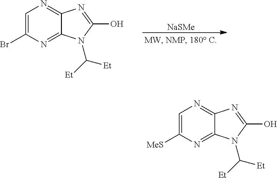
[NaSMe].C1=C(Br)N=C2C(=N1)N=C(O)N2C([Et])[Et].C1=C([MeS])N=C2C(=N1)N=C(O)N2C([Et])[Et]
